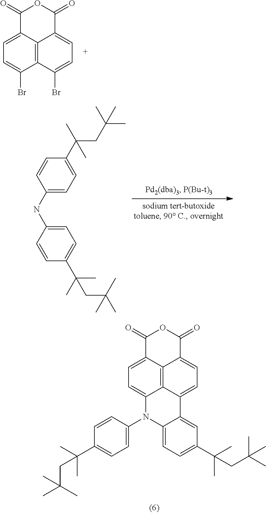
C12=CC=C3C4=C1C(=CC=C4C1=CC(C(C)(C)CC(C)(C)C)=CC=C1N3C1=CC=C(C(C)(C)CC(C)(C)C)C=C1)C(=O)OC2=O.C12=CC=C(Br)C3=C1C(=CC=C3Br)C(=O)OC2=O.C1(NC2=CC=C(C(C)(C)CC(C)(C)C)C=C2)=CC=C(C(CC(C)(C)C)(C)C)C=C1
